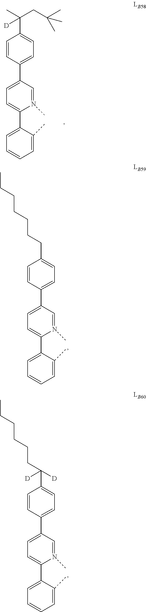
C1(C2=CC=C(C3=CC=C(C(CC(C)(C)C)(C)[D])C=C3)C=N2C)=CC=CC=C1C.C1(C2=CC=C(C3=CC=C(C(CCCCCC)([D])[D])C=C3)C=N2C)=CC=CC=C1C.C1(C2=CC=C(C3=CC=C(CCCCCCC)C=C3)C=N2C)=CC=CC=C1C
